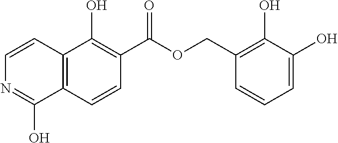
C12=C(C=CC(C(=O)OCC3=C(O)C(O)=CC=C3)=C1O)C(O)=NC=C2
